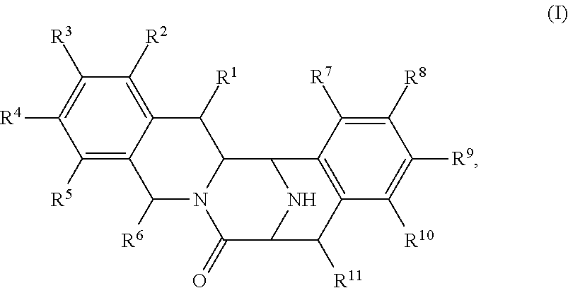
C12=C([R2])C([R3])=C([R4])C([R5])=C1C([R6])N1C(C2[R1])C2NC(C1=O)C([R11])C1=C2C([R7])=C([R8])C([R9])=C1[R10]
